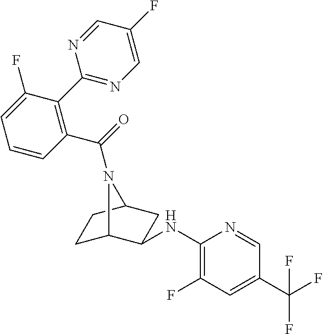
C1C2C(NC3=C(F)C=C(C(F)(F)F)C=N3)CC(C1)N2C(=O)C1=C(C2=NC=C(F)C=N2)C(F)=CC=C1
